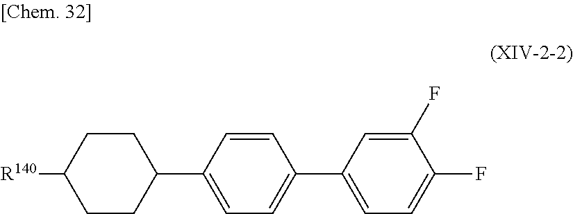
C1CC(C2=CC=C(C3=CC=C(F)C(F)=C3)C=C2)CCC1[R140]
